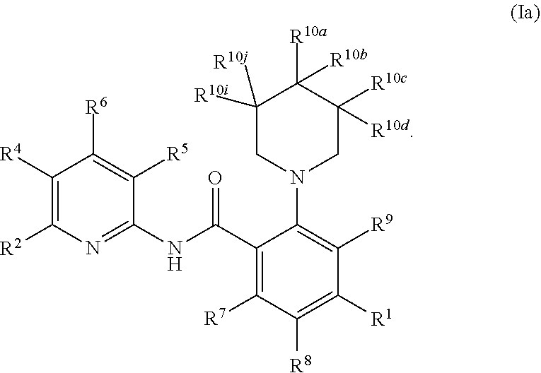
C1([R4])=C([R2])N=C(NC(C2=C([R7])C([R8])=C([R1])C([R9])=C2N2CC([R10c])([R10d])C([R10a])([R10b])C([R10i])([R10j])C2)=O)C([R5])=C1[R6]
